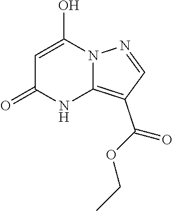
N12N=CC(C(OCC)=O)=C1NC(=O)C=C2O
